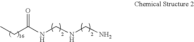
C(C(NCNCN)=O)C
